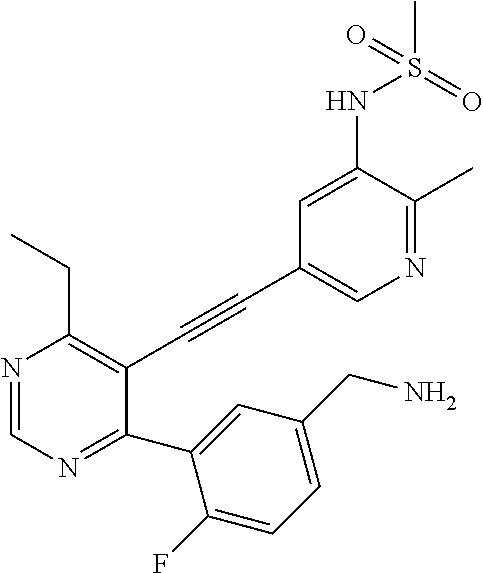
N1=C(C)C(NS(=O)(C)=O)=CC(C#CC2=C(CC)N=CN=C2C2=CC(CN)=CC=C2F)=C1
